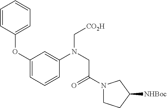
C1=CC(OC2=CC=CC(N(CC(N3CCC([NHBoc])C3)=O)C[CO2H])=C2)=CC=C1
